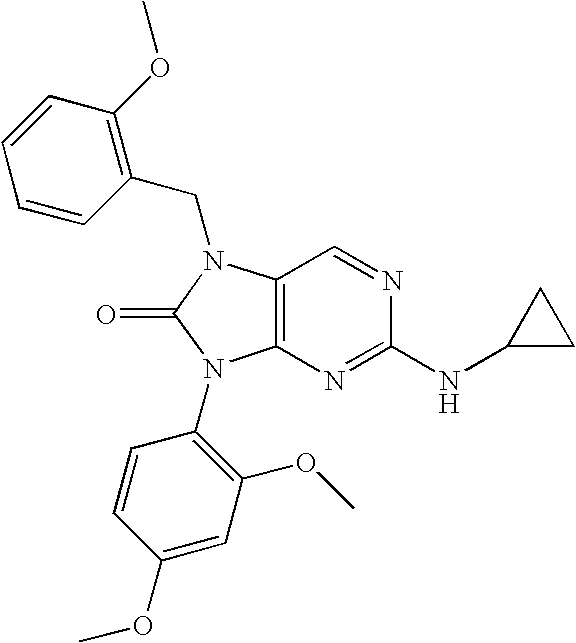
C12=C(N(CC3=C(OC)C=CC=C3)C(=O)N1C1=C(OC)C=C(OC)C=C1)C=NC(NC1CC1)=N2
